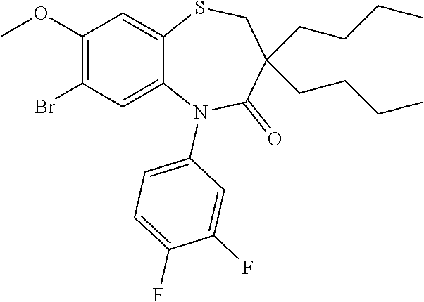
COC1=C(Br)C=C2C(=C1)SCC(CCCC)(CCCC)C(=O)N2C1=CC=C(F)C(F)=C1
